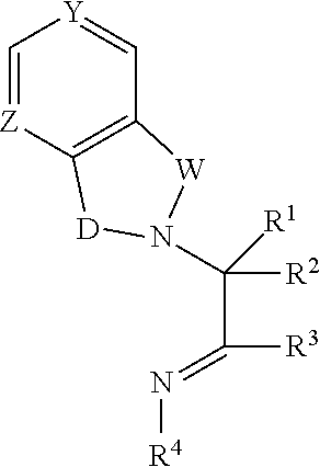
C1=[Z]C2=C(C=[Y]1)[W]N(C(C([R3])=N[R4])([R2])[R1])[D]2
